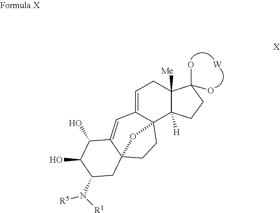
C1=C2C3(C4([H])C([Me])(C1)C(O)(O)CC4)CCC1(C(=C2)C(O)C(O)C(N([R1])[R5])C1)O3.[W]
